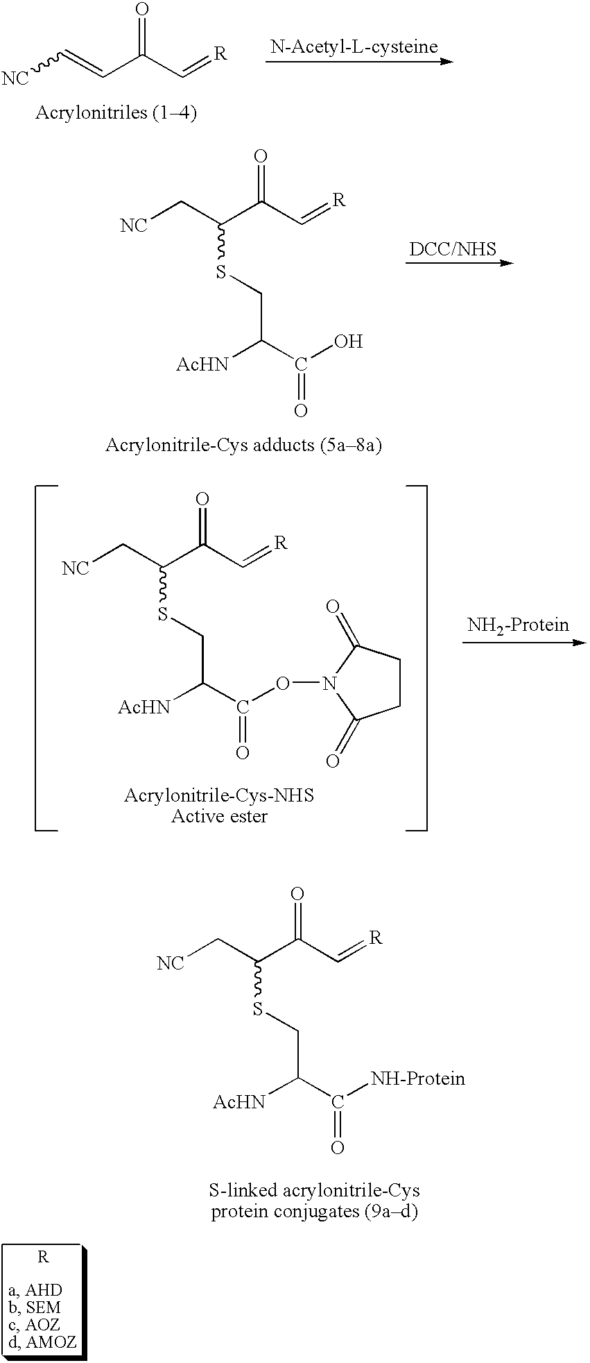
[NC]C=CC(C=[R])=O.[NC]CC(C(C=[R])=O)SCC(C(O)=O)[AcHN].[NC]CC(C(C=[R])=O)SCC(C(ON1C(=O)CCC1=O)=O)[AcHN].[NC]CC(C(C=[R])=O)SCC(C([NH-Protein])=O)[AcHN]
